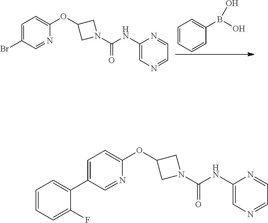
C1=C(Br)C=NC(OC2CN(C(NC3=CN=CC=N3)=O)C2)=C1.C1=CC=CC(B(O)O)=C1.C1=C(C2=CC=CC=C2F)C=NC(OC2CN(C(NC3=CN=CC=N3)=O)C2)=C1
